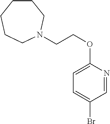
C1CCCCN(CCOC2=CC=C(Br)C=N2)C1
